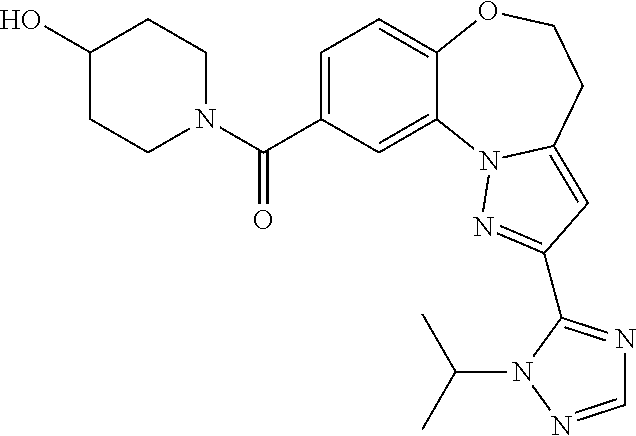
C1=C(C(=O)N2CCC(O)CC2)C=C2C(=C1)OCCC1=CC(C3=NC=NN3C(C)C)=NN21
